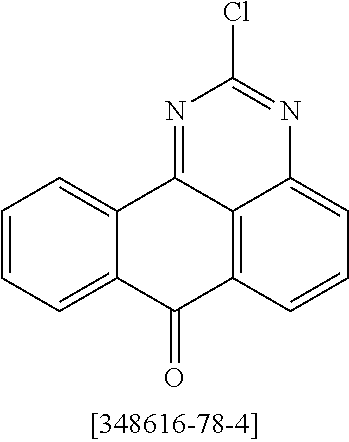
C12=CC=CC=C1C(=O)C1=C3C2=NC(Cl)=NC3=CC=C1
